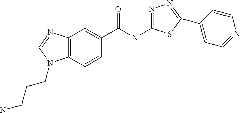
C12=C(C=CC(C(=O)NC3=NN=C(C4=CC=NC=C4)S3)=C1)N(CCCN)C=N2
